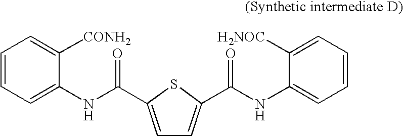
C1=C(C(NC2=CC=CC=C2[CONH2])=O)SC(C(NC2=CC=CC=C2[H2NOC])=O)=C1
